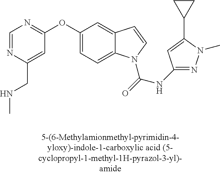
C1=NC(CNC)=CC(OC2=CC=C3C(=C2)C=CN3C(=O)NC2=NN(C)C(C3CC3)=C2)=N1
